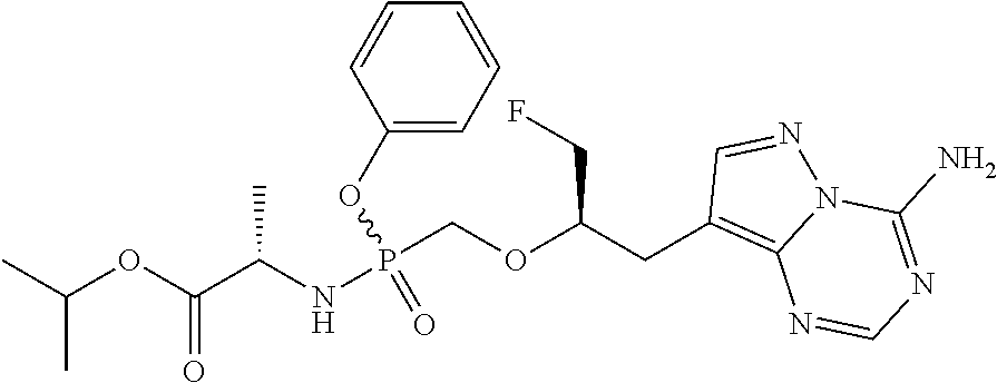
P(COC(CC1=C2N(N=C1)C(N)=NC=N2)CF)(NC(C(OC(C)C)=O)C)(OC1=CC=CC=C1)=O
